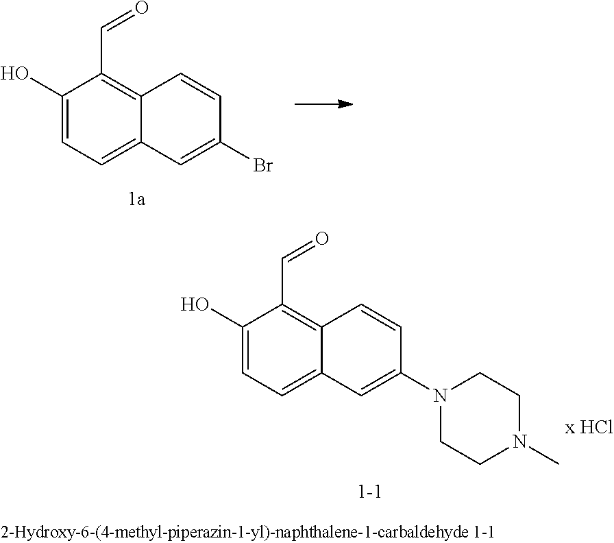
C1(O)=CC=C2C(=C1C=O)C=CC(N1CCN(C)CC1)=C2.C1(O)=CC=C2C(=C1C=O)C=CC(Br)=C2
